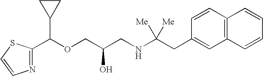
C1(C(OCC(CNC(CC2=CC3=C(C=C2)C=CC=C3)([Me])[Me])O)C2CC2)=NC=CS1
